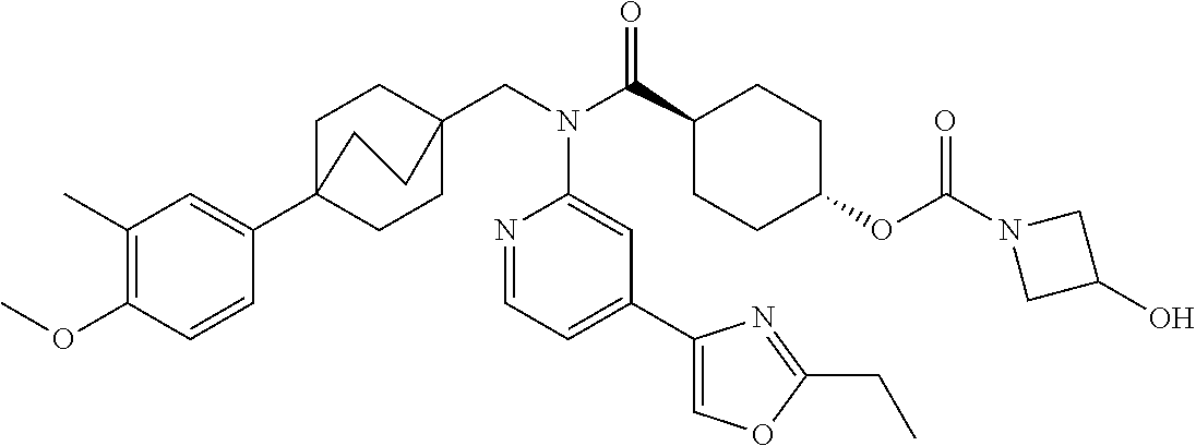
C1(C)=C(OC)C=CC(C23CCC(CN(C(C4CCC(OC(N5CC(O)C5)=O)CC4)=O)C4=CC(C5=COC(CC)=N5)=CC=N4)(CC2)CC3)=C1
